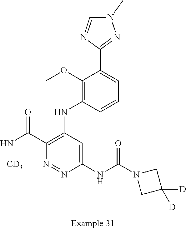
N1(C)C=NC(C2=CC=CC(NC3=C(C(N[CD3])=O)N=NC(NC(=O)N4CC([D])([D])C4)=C3)=C2OC)=N1
